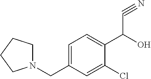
C1=C(CN2CCCC2)C=C(Cl)C(C(O)C#N)=C1
